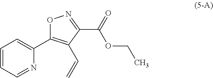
N1=CC=CC=C1C1=C(C=C)C(C(=O)OCC)=NO1
